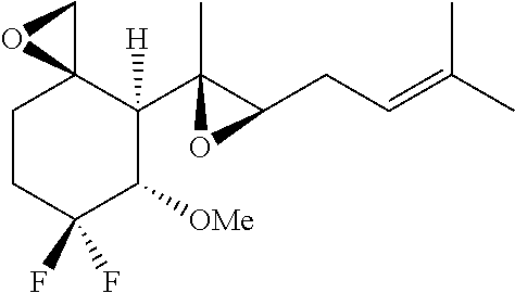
C1CC(F)(F)C([OMe])C(C2(C)C(CC=C(C)C)O2)([H])C12CO2
